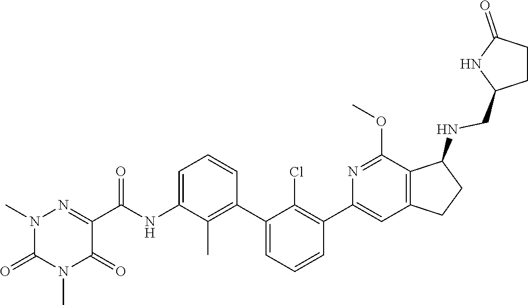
N1(C)C(=O)N(C)N=C(C(NC2=CC=CC(C3=CC=CC(C4=CC5=C(C(NCC6NC(=O)CC6)CC5)C(OC)=N4)=C3Cl)=C2C)=O)C1=O
